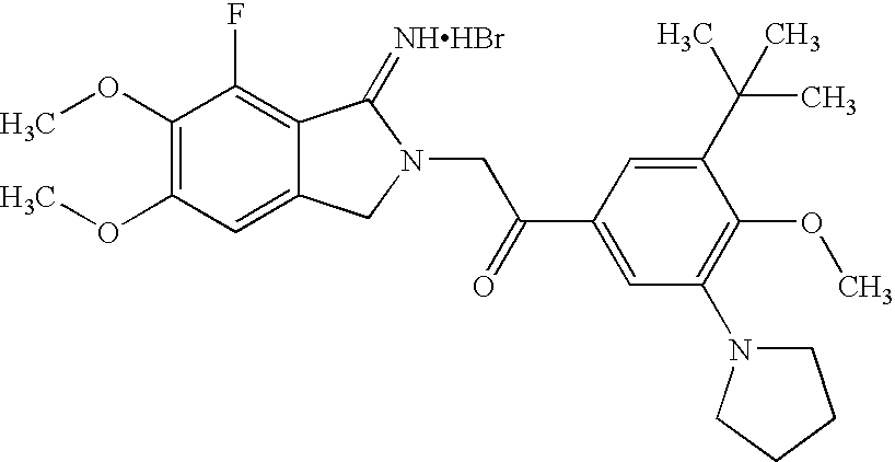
O(C1=C(OC)C=C2C(=C1F)C(=[NHHBr])N(CC(C1=CC(N3CCCC3)=C(OC)C(C(C)(C)C)=C1)=O)C2)C
